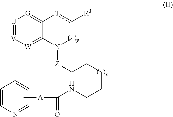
C1=CN=CC=C1.N1([Z]CCCCCNC(=O)[A]C)Cc([R3])[T]C2=[G][U]=[V][W]=C12
